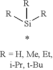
[R][Si]([R])[R]
